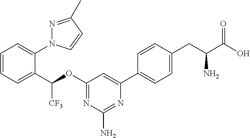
C1=CC=C(C(OC2=NC(N)=NC(C3=CC=C(CC(C(O)=O)N)C=C3)=C2)[CF3])C(N2N=C(C)C=C2)=C1
